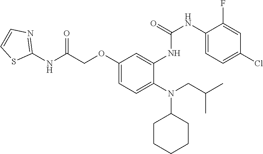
C1(OCC(NC2=NC=CS2)=O)=CC=C(N(CC(C)C)C2CCCCC2)C(NC(NC2=CC=C(Cl)C=C2F)=O)=C1
